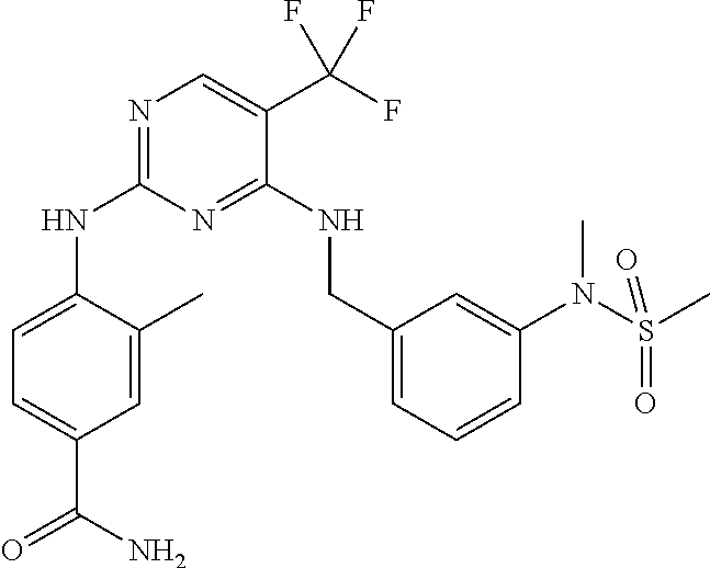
C1=C(C)C(NC2=NC=C(C(F)(F)F)C(NCC3=CC=CC(N(S(C)(=O)=O)C)=C3)=N2)=CC=C1C(N)=O
